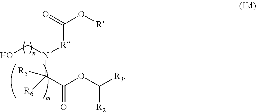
N(C(C(OC([R3])[R2])=O)([R5])[R6])(CO)[R]C(O[R])=O
